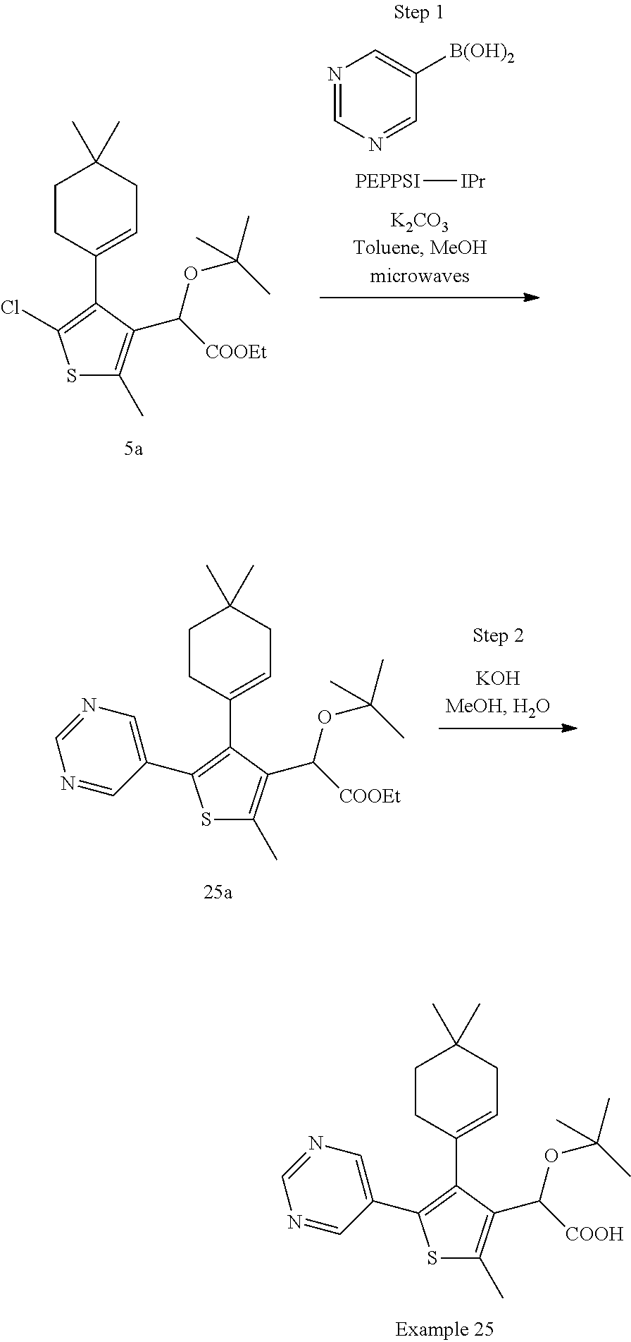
C1CC(C2=C(C3=CN=CN=C3)SC(C)=C2C([COOEt])OC(C)(C)C)=CCC1(C)C.C1CC(C2=C(Cl)SC(C)=C2C([COOEt])OC(C)(C)C)=CCC1(C)C.[PEPPSI][IPr].N1=CN=CC([B(OH)2])=C1.C1CC(C2=C(C3=CN=CN=C3)SC(C)=C2C([COOH])OC(C)(C)C)=CCC1(C)C
